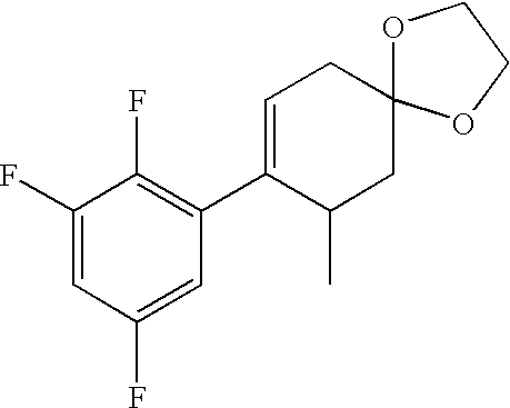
C1=C(C2=C(F)C(F)=CC(F)=C2)C(C)CC2(C1)OCCO2
